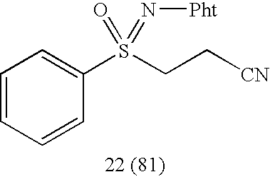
C1=CC=CC(S(CC[CN])(=O)=N[Pht])=C1
